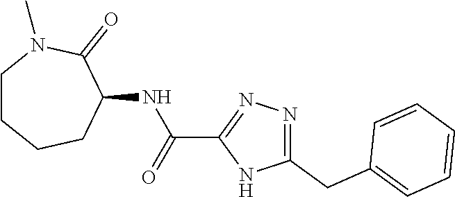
C1CN(C)C(=O)C(NC(C2=NN=C(CC3=CC=CC=C3)N2)=O)CC1
